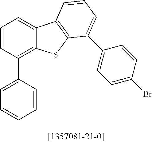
C1=CC(C2=CC=CC=C2)=C2C(=C1)C1=C(S2)C(C2=CC=C(Br)C=C2)=CC=C1
